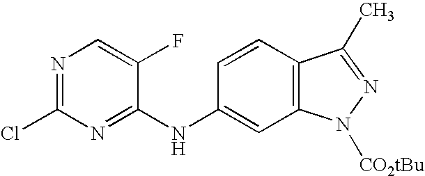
N1=C(Cl)N=C(NC2=CC3=C(C=C2)C(C)=NN3[CO2tBu])C(F)=C1
